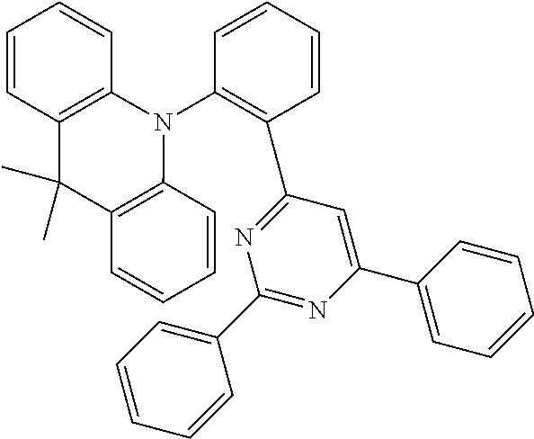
C1=CC=CC(N2C3=C(C(C)(C)C4=C2C=CC=C4)C=CC=C3)=C1C1=NC(C2=CC=CC=C2)=NC(C2=CC=CC=C2)=C1
